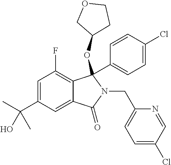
C1=C(C(C)(C)O)C=C2C(=C1F)C(OC1COCC1)(C1=CC=C(Cl)C=C1)N(CC1=CC=C(Cl)C=N1)C2=O
